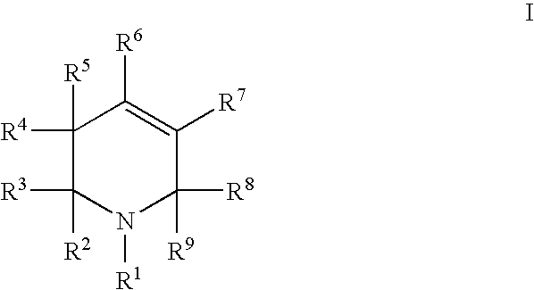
C1([R4])([R5])C([R3])([R2])N([R1])C([R8])([R9])C([R7])=C1[R6]
